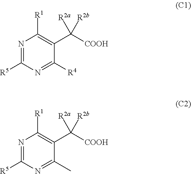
N1=C([R5])N=C([R4])C(C([COOH])([R2a])[R2b])=C1[R1].N1=C([R5])N=C(C)C(C([COOH])([R2a])[R2b])=C1[R1]
